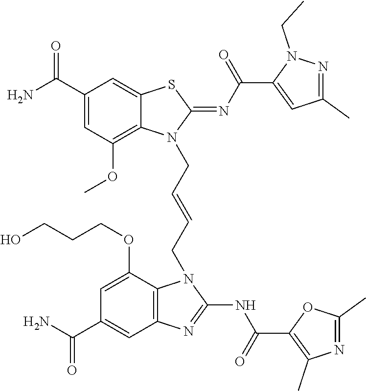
NC(C1=CC(OC)=C2C(=C1)SC(=NC(=O)C1=CC(C)=NN1CC)N2CC=CCN1C2=C(C=C(C(N)=O)C=C2OCCCO)N=C1NC(=O)C1=C(C)N=C(C)O1)=O
